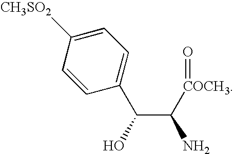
C1=C([CH3SO2])C=CC(C(C([COCH3]=O)N)O)=C1
